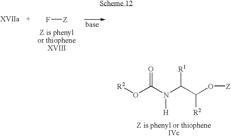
F[Z].[R2]OC(N(C(C(O[Z])[R2])[R1])[H])=O
